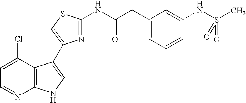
C1=C(Cl)C2=C(N=C1)NC=C2C1=CSC(NC(CC2=CC=CC(NS(C)(=O)=O)=C2)=O)=N1
